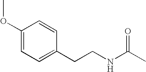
C1(OC)=CC=C(CCNC(C)=O)C=C1
